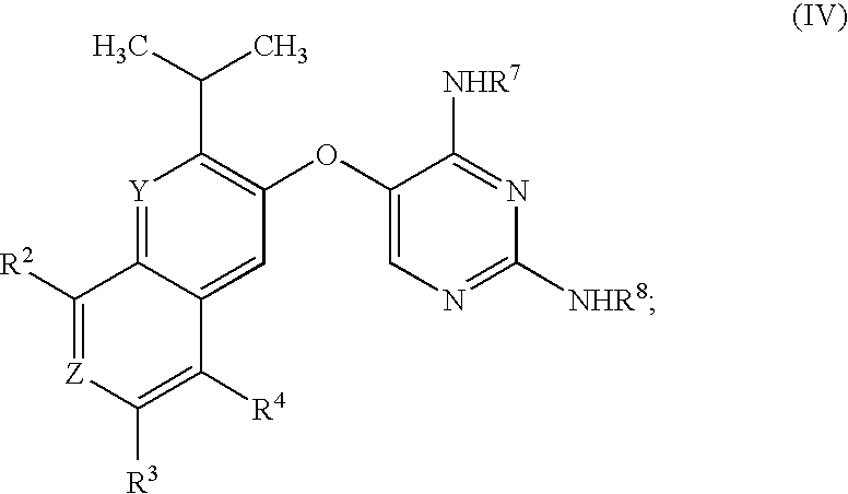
[Y]1=C2C(=CC(OC3=CN=C([NHR8])N=C3[NHR7])=C1C(C)C)C([R4])=C([R3])[Z]=C2[R2]
